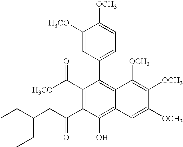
C1(C([H3CO])=O)=C(C(CC(CC)CC)=O)C(O)=C2C(=C1C1=CC=C([OCH3])C([H3CO])=C1)C([OCH3])=C([OCH3])C([OCH3])=C2
